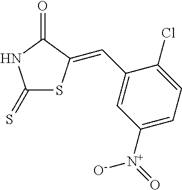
C1(=S)SC(=CC2=CC([N+](=O)[O-])=CC=C2Cl)C(=O)N1
